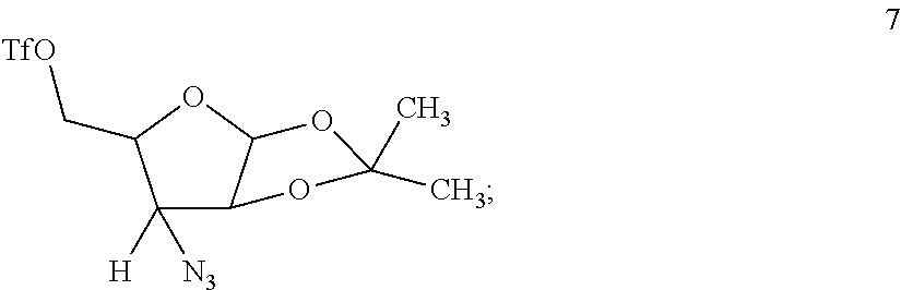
C1([N3])([H])C2C(OC1C[TfO])OC(C)(C)O2
